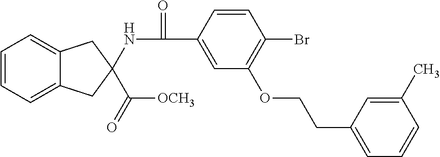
C1=CC=C2C(=C1)CC(NC(=O)C1=CC(OCCC3=CC=CC(C)=C3)=C(Br)C=C1)(C(=O)[OCH3])C2
